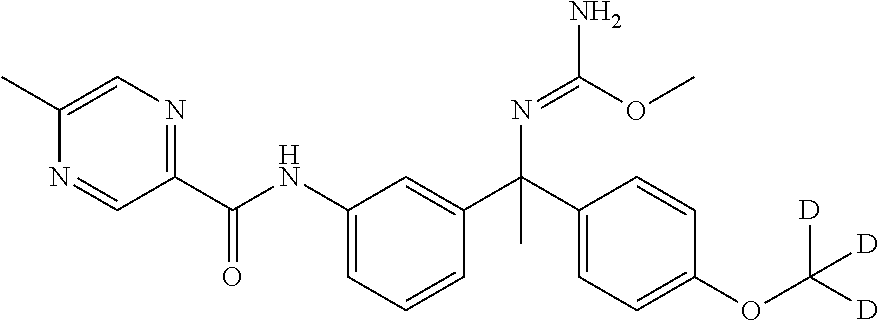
C1=C(C)N=CC(C(NC2=CC=CC(C(C3=CC=C(OC([D])([D])[D])C=C3)(N=C(OC)N)C)=C2)=O)=N1
